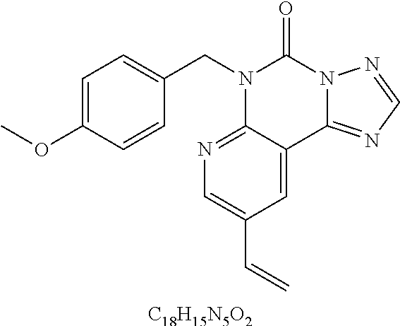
[C18H15N5O2].C1=C(OC)C=CC(CN2C3=NC=C(C=C)C=C3C3=NC=NN3C2=O)=C1
